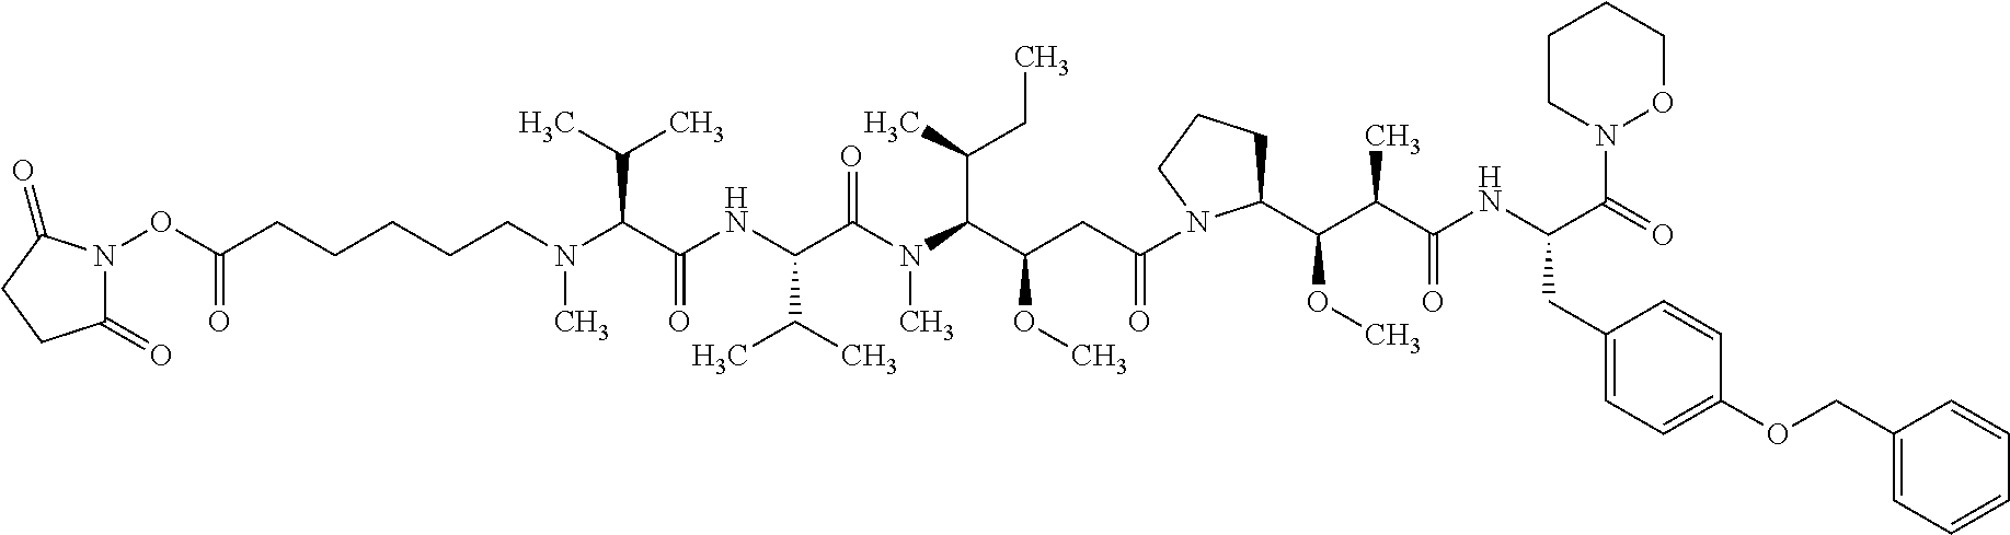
C(C(NC(C(N(C(C(CC(=O)N1C(C(C(C(NC(C(=O)N2OCCCC2)CC2=CC=C(OCC3=CC=CC=C3)C=C2)=O)C)OC)CCC1)OC)C(C)CC)C)=O)C(C)C)=O)(C(C)C)N(C)CCCCCC(ON1C(=O)CCC1=O)=O
